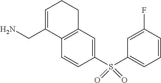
C1=CC(S(C2=CC=CC(F)=C2)(=O)=O)=CC2=C1C(CN)=CCC2
